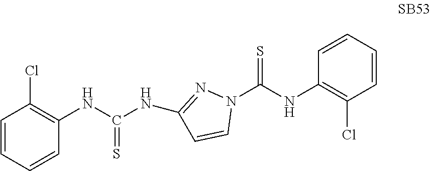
N1(C(NC2=C(Cl)C=CC=C2)=S)N=C(NC(NC2=C(Cl)C=CC=C2)=S)C=C1
